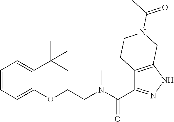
C1=CC=C(OCCN(C(=O)C2=NNC3=C2CCN(C(=O)C)C3)C)C(C(C)(C)C)=C1
